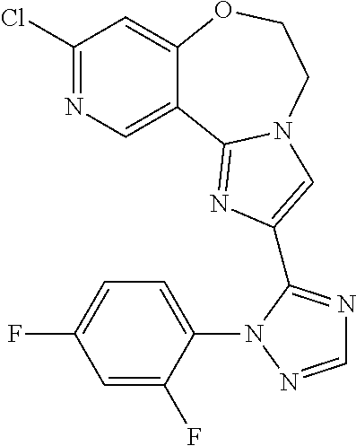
ClC1=NC=C2C(=C1)OCCN1C2=NC(C2=NC=NN2C2=CC=C(F)C=C2F)=C1
